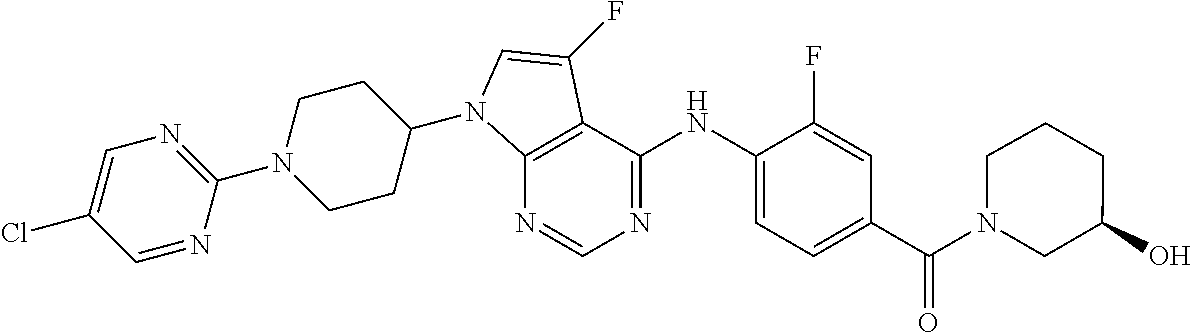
N1=CN=C(NC2=CC=C(C(N3CC(O)CCC3)=O)C=C2F)C2=C1N(C1CCN(C3=NC=C(Cl)C=N3)CC1)C=C2F
